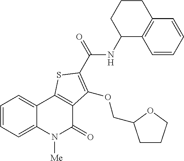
C1=CC=C2C(=C1)C1=C(C(=O)N2[Me])C(OCC2CCCO2)=C(C(=O)NC2C3=C(C=CC=C3)CCC2)S1
